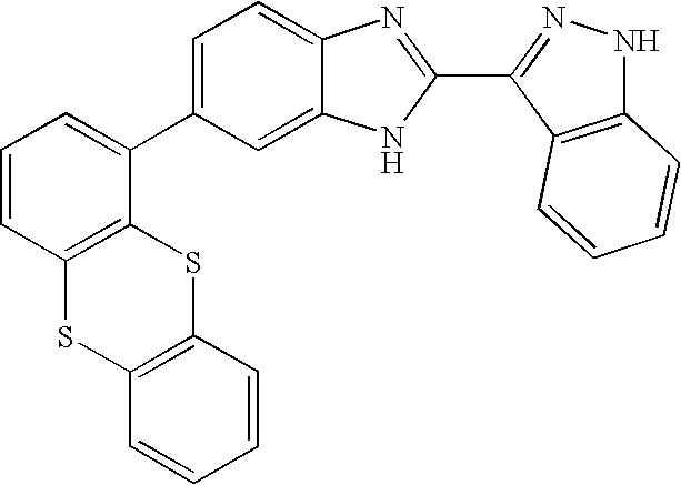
C1=C(C2=CC=CC3=C2SC2=C(S3)C=CC=C2)C=C2C(=C1)N=C(C1=NNC3=C1C=CC=C3)N2
